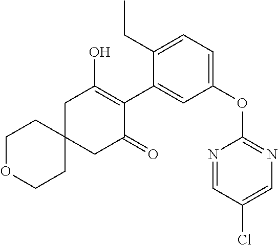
C1C2(CC(=O)C(C3=CC(OC4=NC=C(Cl)C=N4)=CC=C3CC)=C1O)CCOCC2
